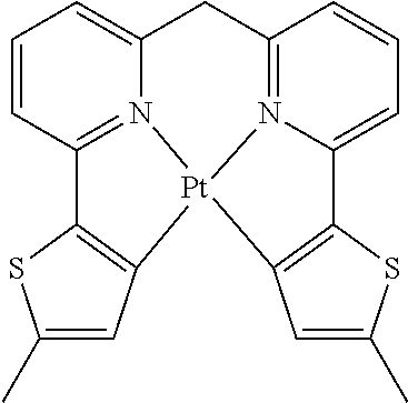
N12=C3C=CC=C1C1=C(C=C(C)S1)[Pt]21N2=C(C=CC=C2C3)C2=C1C=C(C)S2
